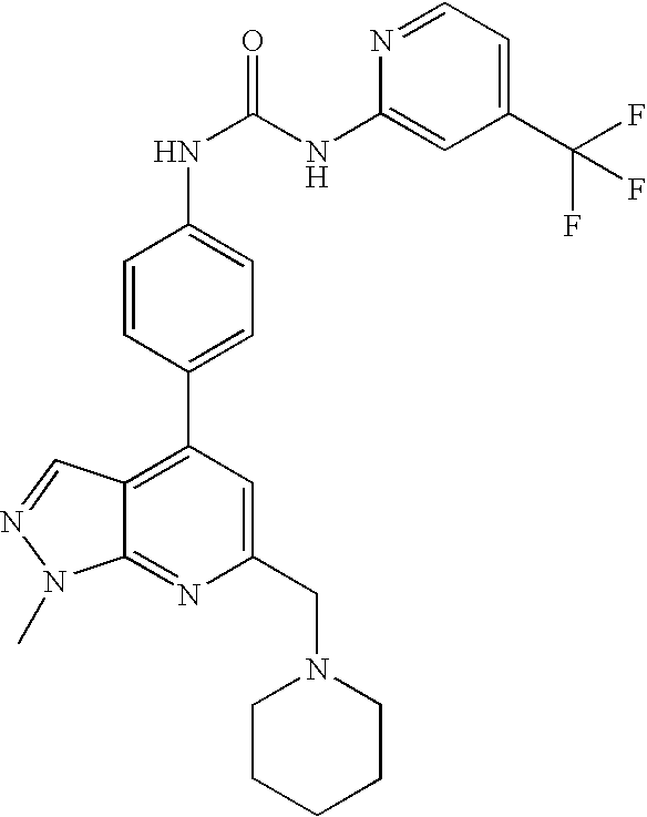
C1(C(F)(F)F)=CC=NC(NC(=O)NC2=CC=C(C3=C4C(=NC(CN5CCCCC5)=C3)N(C)N=C4)C=C2)=C1
